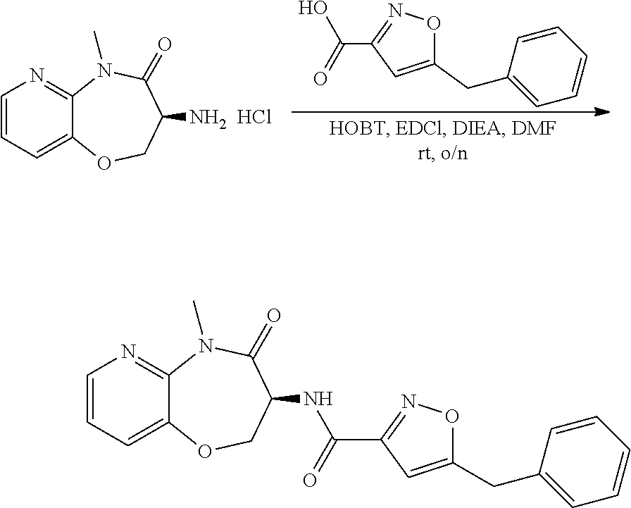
C1(CC2=CC=CC=C2)=CC(C(=O)O)=NO1.C1=CC=C2C(=N1)N(C)C(=O)C(N)CO2.Cl.C1=CC=C2C(=N1)N(C)C(=O)C(NC(C1=NOC(CC3=CC=CC=C3)=C1)=O)CO2
